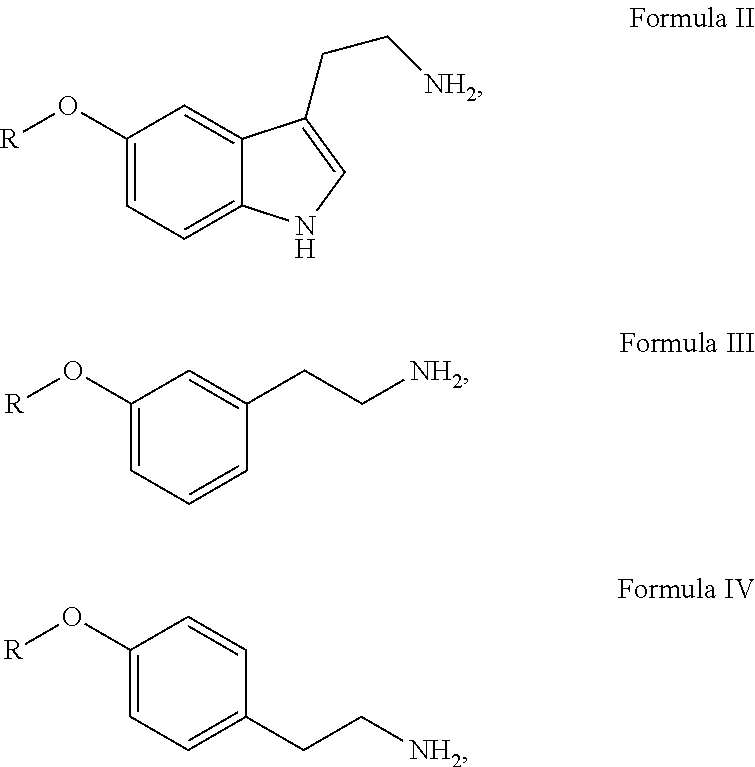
C12=CC=C(O[R])C=C1C(CC[NH2])=CN2.C1=CC=C(O[R])C=C1CC[NH2].C1=CC(O[R])=CC=C1CC[NH2]
